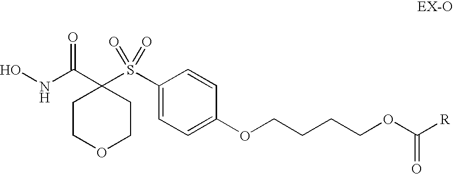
ONC(C1(S(C2=CC=C(OCCCCOC(=O)[R])C=C2)(=O)=O)CCOCC1)=O
